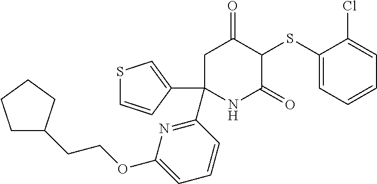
C1(SC2C(=O)CC(C3=NC(OCCC4CCCC4)=CC=C3)(C3=CSC=C3)NC2=O)=CC=CC=C1Cl
